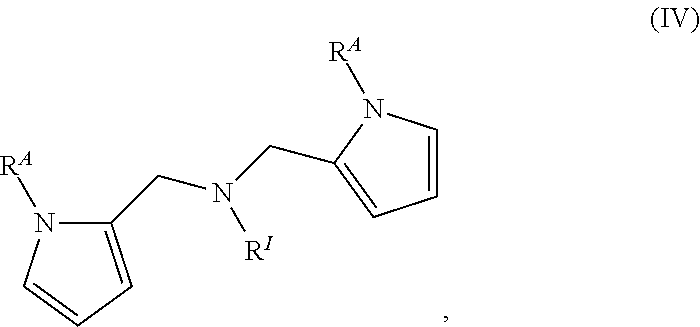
C1(CN(CC2=CC=CN2[RA])[RI])=CC=CN1[RA]
